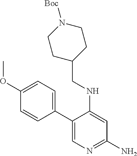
C1(C2=CC=C(OC)C=C2)=CN=C(N)C=C1NCC1CCN([Boc])CC1
